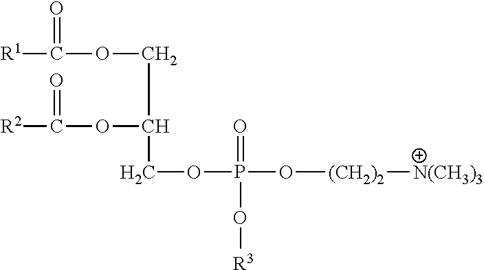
[R1]C(OCC(OC([R2])=O)COP(O[(CH2)2][N(CH3)3])(=O)O[R3])=O
